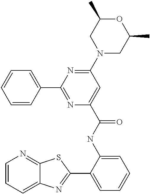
C1=CC=C2C(=N1)SC(C1=CC=CC=C1NC(=O)C1=CC(N3CC(C)OC(C)C3)=NC(C3=CC=CC=C3)=N1)=N2
